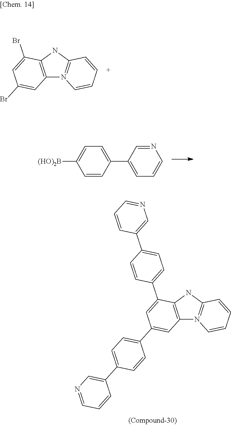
C12=C(NC3=N1C=CC=C3)C(Br)=CC(Br)=C2.N1=CC(C2=CC=C([(HO)2B])C=C2)=CC=C1.C12=C(NC3=N1C=CC=C3)C(C1=CC=C(C3=CN=CC=C3)C=C1)=CC(C1=CC=C(C3=CN=CC=C3)C=C1)=C2
